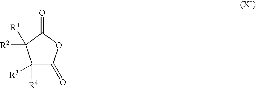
C1([R4])([R3])C(=O)OC(=O)C1([R2])[R1]
